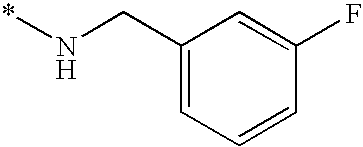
C1(CN*)=CC=CC(F)=C1
